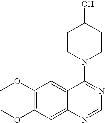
C12=CC(OC)=C(OC)C=C1N=CN=C2N1CCC(O)CC1
